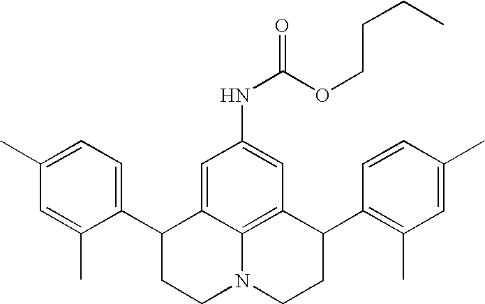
C1(C)=CC=C(C2CCN3C4=C(C(C5=C(C)C=C(C)C=C5)CC3)C=C(NC(=O)OCCCC)C=C24)C(C)=C1
